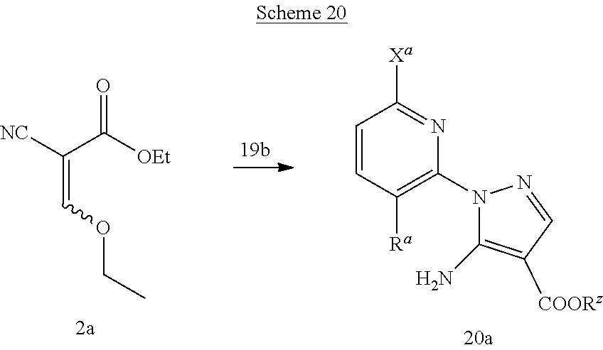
C1=CC([Ra])=C(N2C(N)=C([COORz])C=N2)N=C1[Xa].C(=COCC)(C([OEt])=O)[NC]
